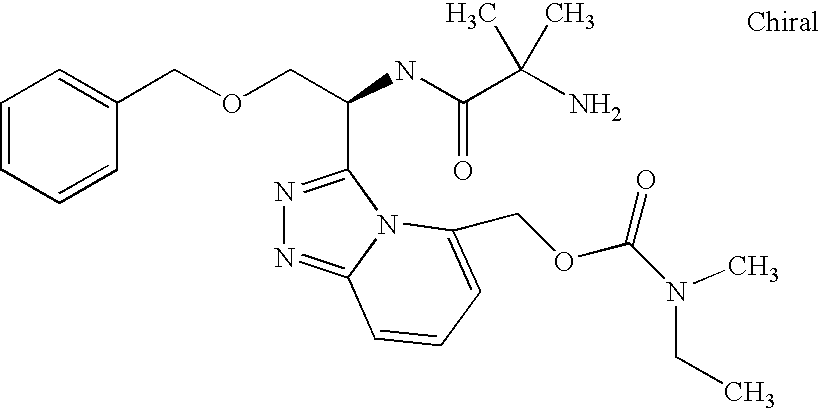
C(OCC(C1=NN=C2N1C(COC(N(CC)C)=O)=CC=C2)NC(=O)C(C)(N)C)C1=CC=CC=C1
